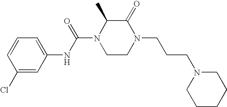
C1(Cl)=CC(NC(N2CCN(CCCN3CCCCC3)C(=O)C2C)=O)=CC=C1
